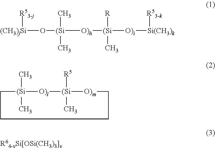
C1[(Si](C)(C)[O)l][(Si]([R5])(C)[O)m]CCC1.[(CH3)jSi](O[(Si]([O)h][(Si]([O)i][Si(CH3)k][R53-k])([R])C)(C)C)[R53-j]
